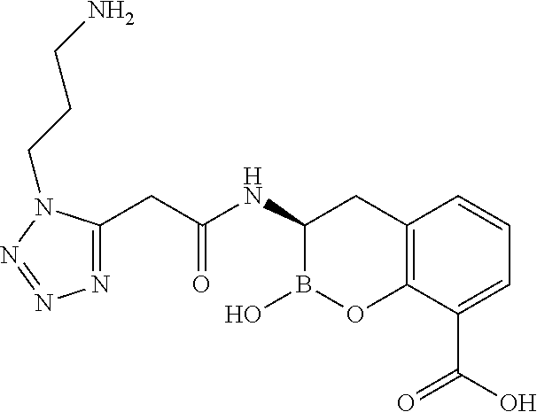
C1(NC(CC2=NN=NN2CCCN)=O)B(O)OC2=C(C1)C=CC=C2C(O)=O
